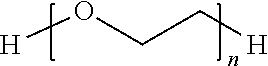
[H]OCC[H]
